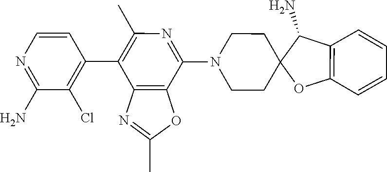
C12=C(C(N)C3(O1)CCN(C1=NC(C)=C(C4=C(Cl)C(N)=NC=C4)C4=C1OC(C)=N4)CC3)C=CC=C2
